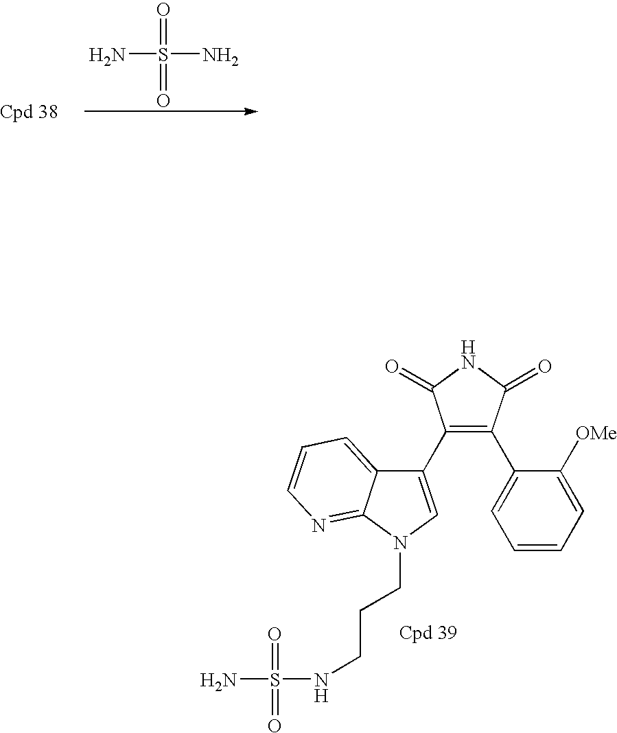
NS(=O)(=O)N.C1=C(C2=C(C3=CN(CCCNS(=O)(=O)N)C4=NC=CC=C34)C(=O)NC2=O)C([OMe])=CC=C1
